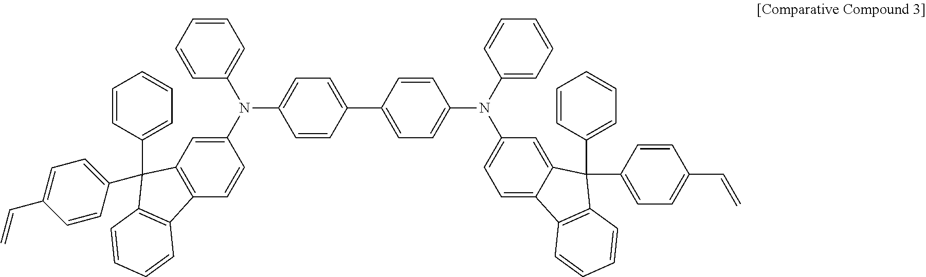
C12=C(C=CC(N(C3=CC=CC=C3)C3=CC=C(C4=CC=C(N(C5=CC=CC=C5)C5=CC=C6C(=C5)C(C5=CC=CC=C5)(C5=CC=C(C=C)C=C5)C5=C6C=CC=C5)C=C4)C=C3)=C1)C1=C(C2(C2=CC=CC=C2)C2=CC=C(C=C)C=C2)C=CC=C1
